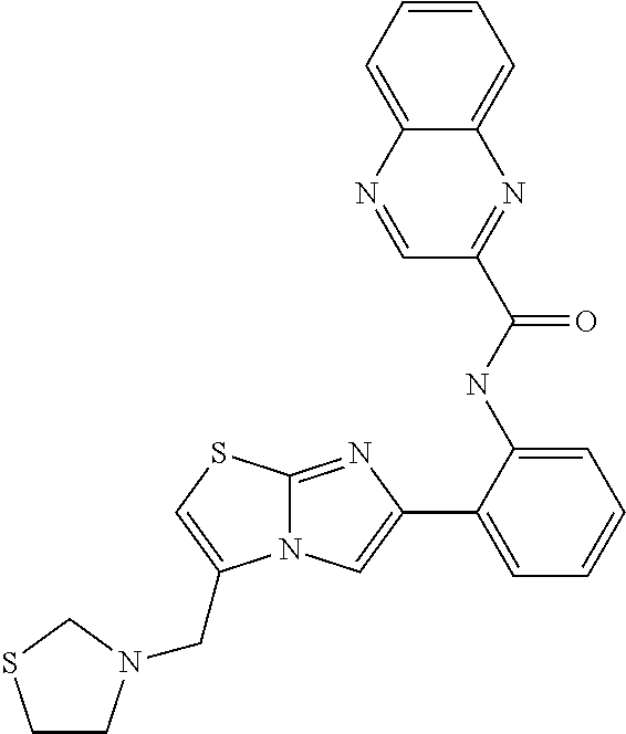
C12=NC(C3=CC=CC=C3NC(C3=NC4=CC=CC=C4N=C3)=O)=CN1C(CN1CCSC1)=CS2
